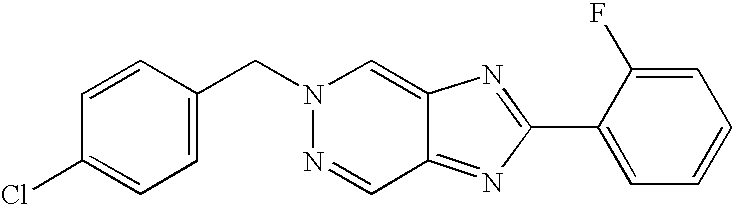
C1=CC(CN2N=CC3=NC(C4=CC=CC=C4F)=NC3=C2)=CC=C1Cl
